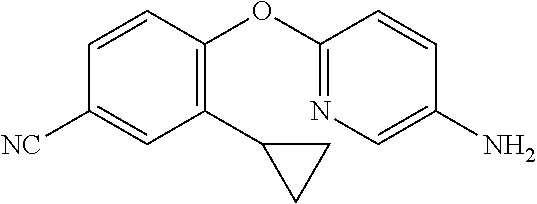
C1(OC2=NC=C(N)C=C2)=C(C2CC2)C=C([NC])C=C1
